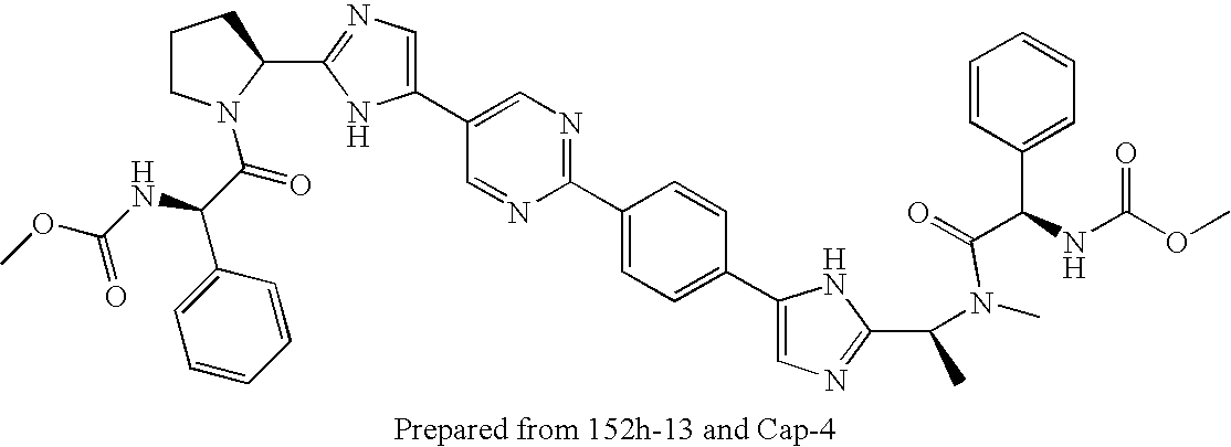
C1CN(C(C(NC(OC)=O)C2=CC=CC=C2)=O)C(C2=NC=C(C3=CN=C(C4=CC=C(C5=CN=C(C(N(C(C(NC(OC)=O)C6=CC=CC=C6)=O)C)C)N5)C=C4)N=C3)N2)C1
